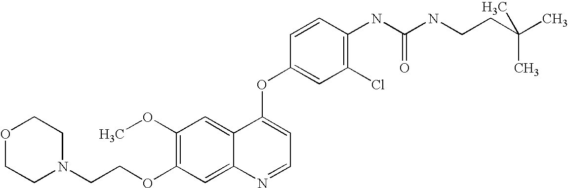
C1=CC(OC2=CC=NC3=CC(OCCN4CCOCC4)=C(OC)C=C23)=CC(Cl)=C1NC(NCCC(C)(C)C)=O
